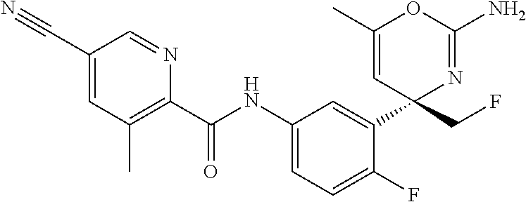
C1(C(NC2=CC=C(F)C(C3(CF)N=C(N)OC(C)=C3)=C2)=O)=C(C)C=C(C#N)C=N1
